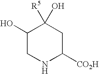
C1(O)CNC([CO2H])CC1([R5])O
